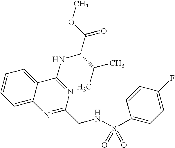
C1=CC=C2C(=C1)C(NC(C(C)C)C(=O)OC)=NC(CNS(=O)(=O)C1=CC=C(F)C=C1)=N2
